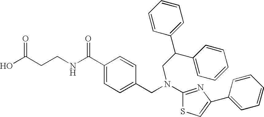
N(C1=NC(C2=CC=CC=C2)=CS1)(CC1=CC=C(C(NCCC(O)=O)=O)C=C1)CC(C1=CC=CC=C1)C1=CC=CC=C1
